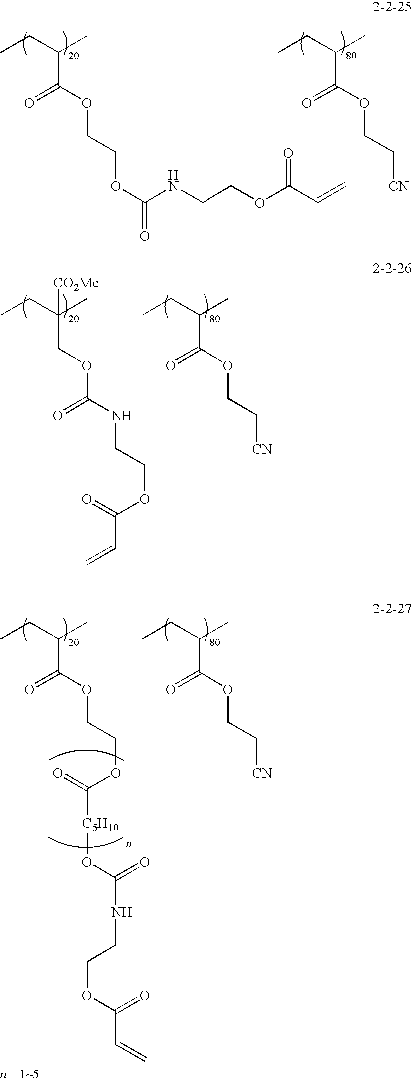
CCC(C)C(=O)OCC[CN].CCC(C)C(=O)OCCOC(=O)NCCOC(=O)C=C.CCC(C)C(=O)OCC[CN].CCC(C)(COC(=O)NCCOC(=O)C=C)[CO2Me].CCC(C)C(=O)OCC[CN].CCC(C)C(OCCOC(=O)[C5H10]OC(=O)NCCOC(=O)C=C)=O
